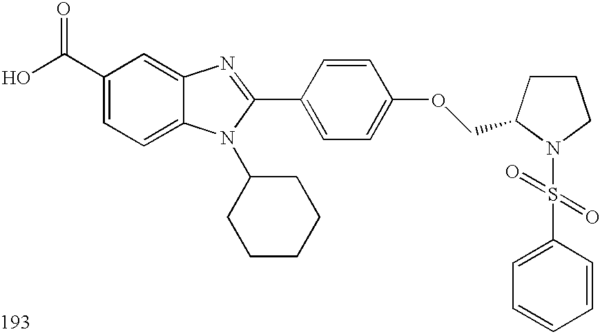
OC(C1=CC=C2C(=C1)N=C(C1=CC=C(OCC3CCCN3S(C3=CC=CC=C3)(=O)=O)C=C1)N2C1CCCCC1)=O
